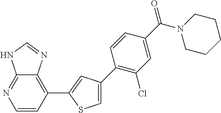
C12=NC=CC(C3=CC(C4=C(Cl)C=C(C(N5CCCCC5)=O)C=C4)=CS3)=C1N=CN2
